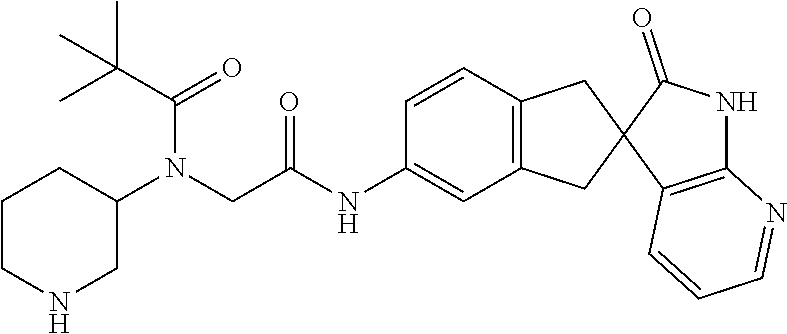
C1CNCC(N(CC(NC2=CC3=C(C=C2)CC2(C3)C3=C(NC2=O)N=CC=C3)=O)C(C(C)(C)C)=O)C1
